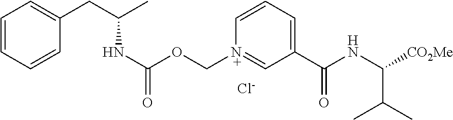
C1=CC=CC(CC(C)NC(OC[N+]2=CC(C(NC([CO2Me])C(C)C)=O)=CC=C2)=O)=C1.[Cl-]
